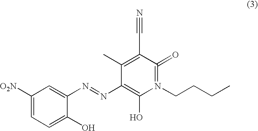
C1([O2N])=CC=C(O)C(N=NC2=C(O)N(CCCC)=C(=O)C(C#N)=C2C)=C1
